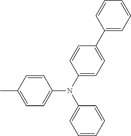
C1=C(C)C=CC(N(C2=CC=CC=C2)C2=CC=C(C3=CC=CC=C3)C=C2)=C1
